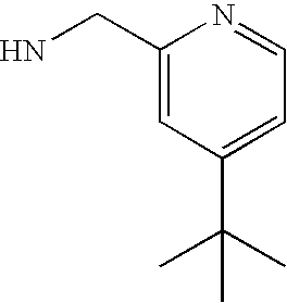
C1(CN)=CC(C(C)(C)C)=CC=N1
